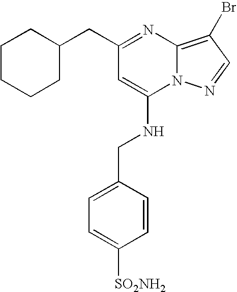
C(C1=NC2=C(Br)C=NN2C(NCC2=CC=C([SO2NH2])C=C2)=C1)C1CCCCC1
